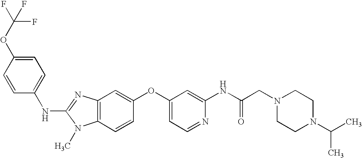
C1=C(OC(F)(F)F)C=CC(NC2=NC3=C(N2C)C=CC(OC2=CC=NC(NC(CN4CCN(C(C)C)CC4)=O)=C2)=C3)=C1
